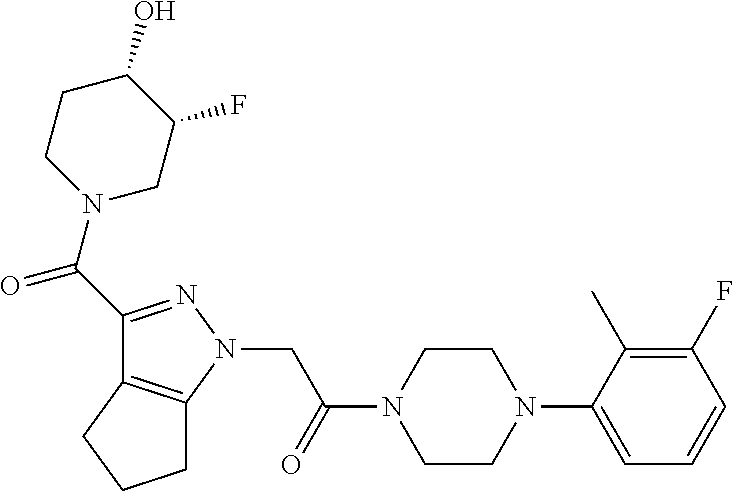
C(=O)(C1=NN(CC(N2CCN(C3=CC=CC(F)=C3C)CC2)=O)C2=C1CCC2)N1CC(F)C(O)CC1
